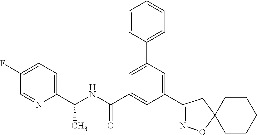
C1(C(NC(C2=CC(C3=NOC4(C3)CCCCC4)=CC(C3=CC=CC=C3)=C2)=O)C)=CC=C(F)C=N1
